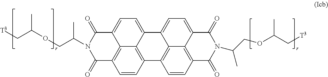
C12=CC=C3C4=C(C=CC(=C14)C1=C4C2=CC=C2C4=C(C=C1)C(=O)N(C(COC(C)C[T3])C)C2=O)C(=O)N(C(COC(C[T3])C)C)C3=O
